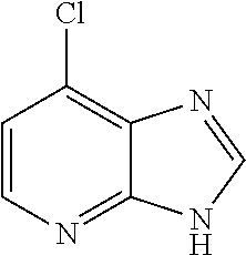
C1=CN=C2C(=C1Cl)N=CN2
